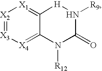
[X2]1=[X3][X4]=C2C(=[X1]1)[H]N([R9])C(=O)N2[R12]
